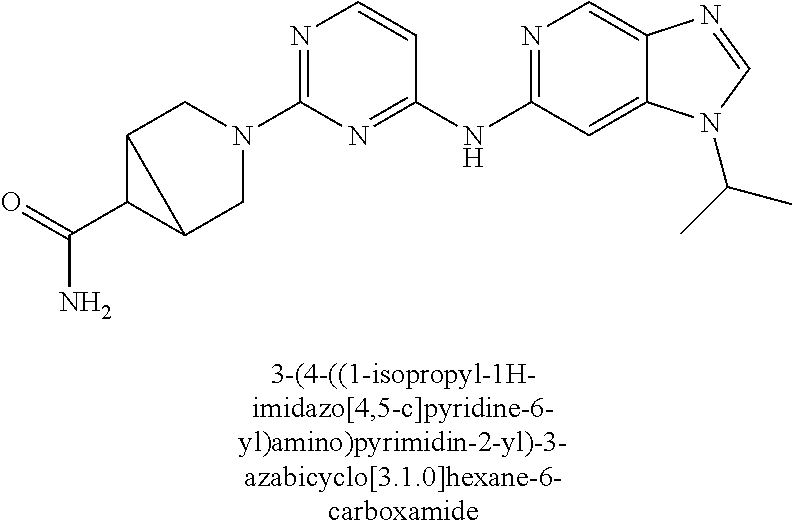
N1=C(NC2=NC=C3C(=C2)N(C(C)C)C=N3)C=CN=C1N1CC2C(C(=O)N)C2C1
